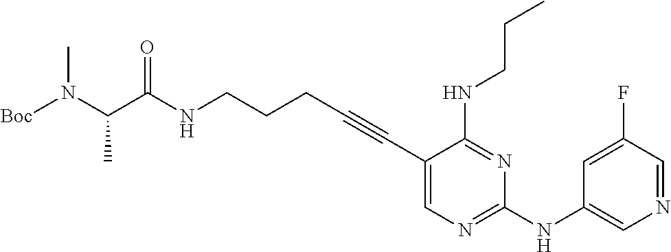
C(NCCCC#CC1=CN=C(NC2=CN=CC(F)=C2)N=C1NCCC)(=O)C(N([Boc])C)C
